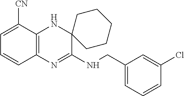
C1=C([CN])C2=C(C=C1)N=C(NCC1=CC=CC(Cl)=C1)C1(N2)CCCCC1
